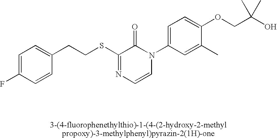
S(C1=NC=CN(C2=CC=C(OCC(O)(C)C)C(C)=C2)C1=O)CCC1=CC=C(F)C=C1
